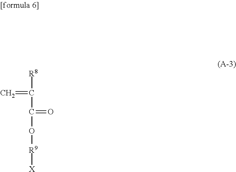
[R8]C(C(=O)O[R9][X])=C
